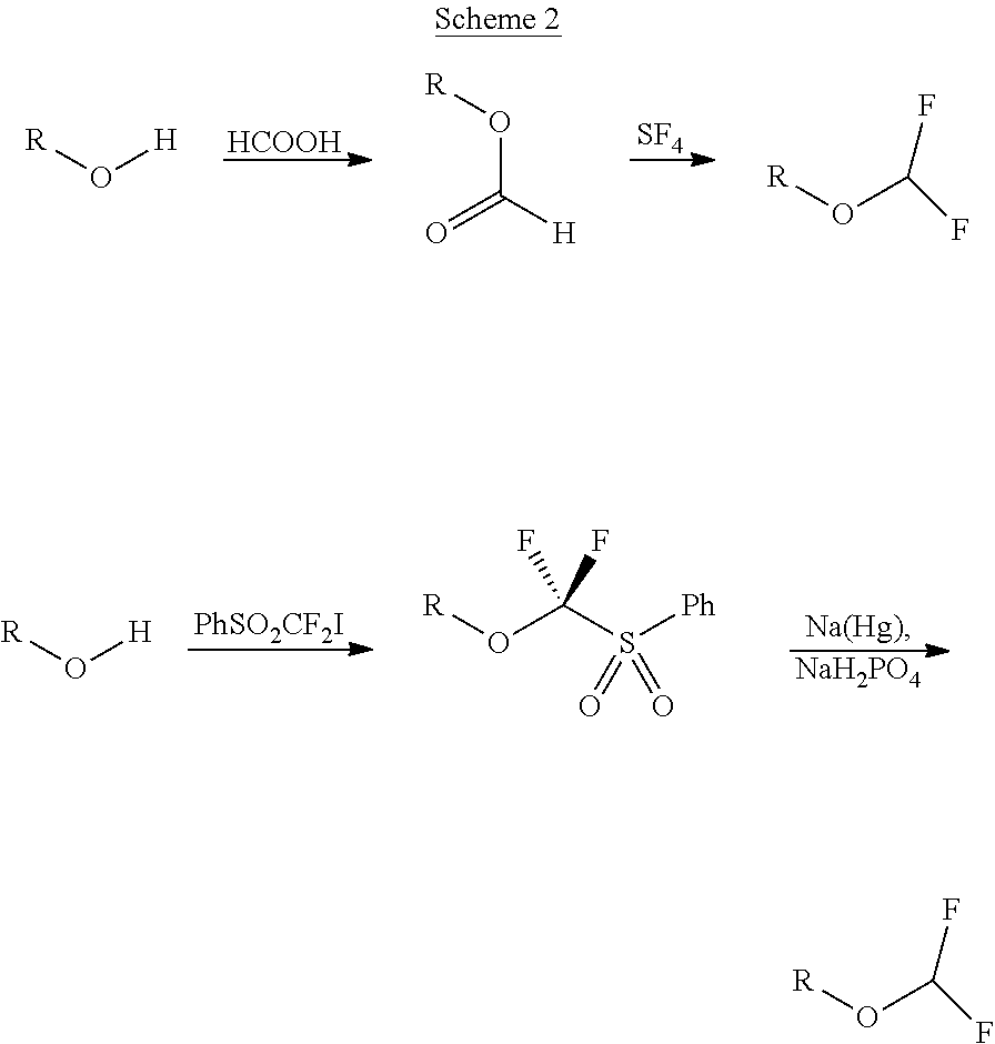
[HCOOH].[SF4].[R]O[H].[R]OC([H])=O.FC(F)O[R].[PhSO2CF2I].[NaH2PO4].[R]O[H].[R]OC(F)(F)S([Ph])(=O)=O.FC(F)O[R]
